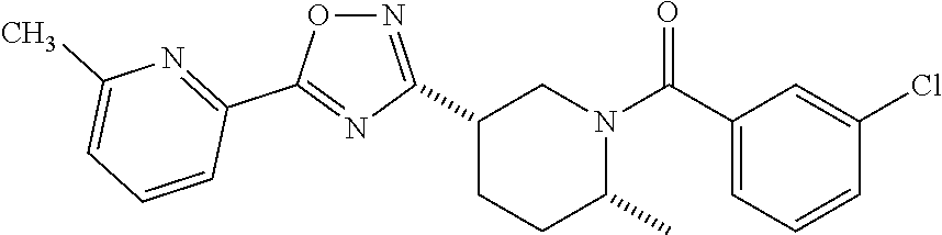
C1(C2=NOC(C3=NC(C)=CC=C3)=N2)CCC(C)N(C(C2=CC=CC(Cl)=C2)=O)C1
